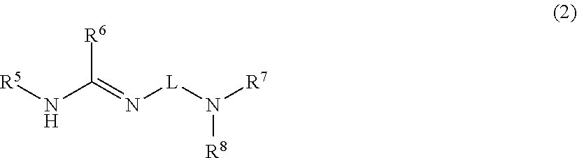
[R5]NC(=N[L]N([R7])[R8])[R6]
